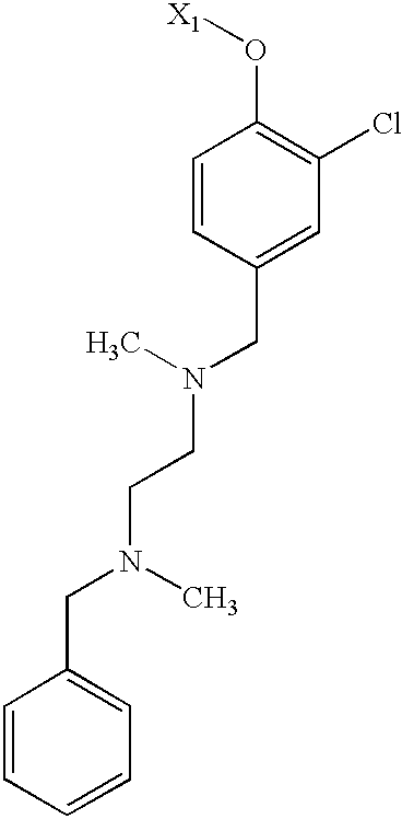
C1=CC(CN(C)CCN(CC2=CC=CC=C2)C)=CC(Cl)=C1O[X1]
